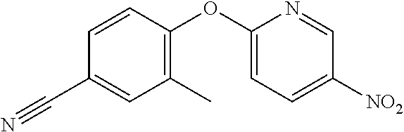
C1=CC(OC2=CC=C([NO2])C=N2)=C(C)C=C1C#N
